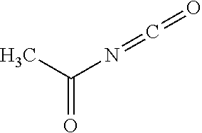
C(N=C=O)(C)=O
